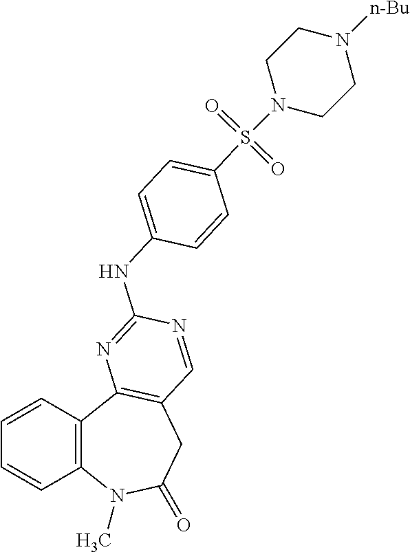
C1=CC2=C(C=C1)N(C)C(=O)CC1=C2N=C(NC2=CC=C(S(=O)(=O)N3CCN([n-Bu])CC3)C=C2)N=C1
